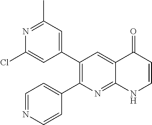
N1=C(C)C=C(C2=C(C3=CC=NC=C3)N=C3C(=C2)C(=O)C=CN3)C=C1Cl
